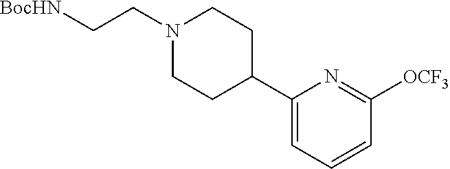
C1(C2CCN(CC[BocHN])CC2)=CC=CC([OCF3])=N1
